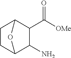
[OMe]C(C1C2CCC(C1N)O2)=O
